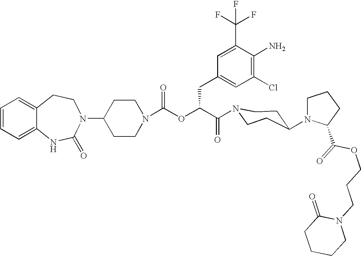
C12=CC=CC=C1NC(=O)N(C1CCN(C(OC(C(=O)N3CCC(N4CCCC4C(=O)OCCCN4C(=O)CCCC4)CC3)CC3=CC(Cl)=C(N)C(C(F)(F)F)=C3)=O)CC1)CC2
